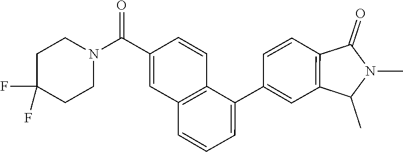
C1(C2=CC=CC3=C2C=CC(C(N2CCC(F)(F)CC2)=O)=C3)=CC2=C(C=C1)C(=O)N(C)C2C
